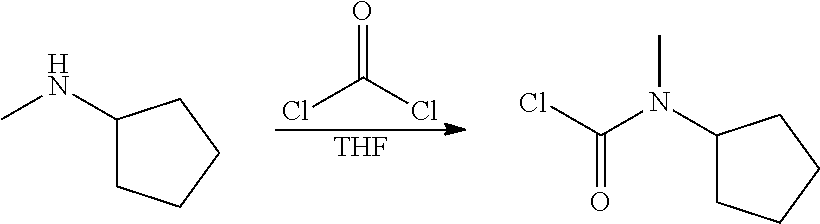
O=C(Cl)Cl.[THF].C1(NC)CCCC1.C1(N(C(Cl)=O)C)CCCC1
